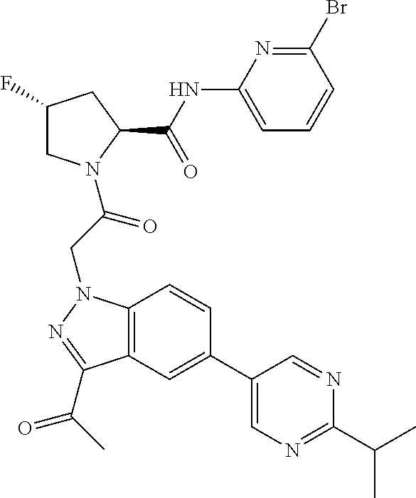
C1(NC(C2CC(F)CN2C(CN2C3=C(C(C(C)=O)=N2)C=C(C2=CN=C(C(C)C)N=C2)C=C3)=O)=O)=CC=CC(Br)=N1
